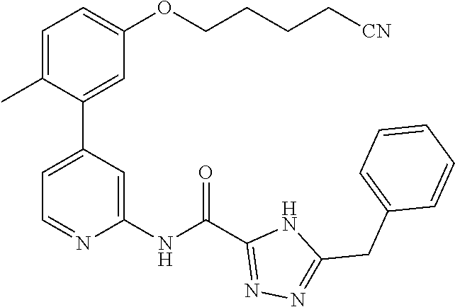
C(CCOC1=CC=C(C)C(C2=CC=NC(NC(C3=NN=C(CC4=CC=CC=C4)N3)=O)=C2)=C1)C[CN]
